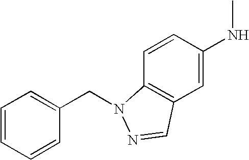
C1=C(NC)C=CC2=C1C=NN2CC1=CC=CC=C1
